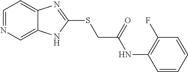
C12=CN=CC=C1N=C(SCC(NC1=C(F)C=CC=C1)=O)N2
